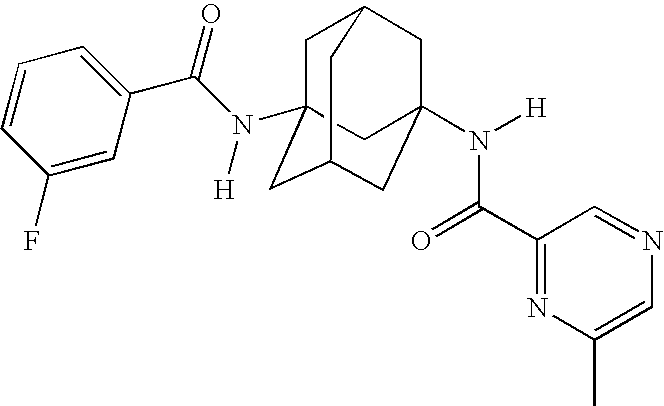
C1C2(N(C(C3=CC=CC(F)=C3)=O)[H])CC3CC(N([H])C(C4=NC(C)=CN=C4)=O)(CC1C3)C2
